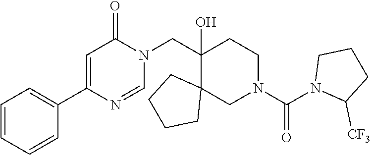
N1(C(N2CCC(CN3C(=O)C=C(C4=CC=CC=C4)N=C3)(O)C3(C2)CCCC3)=O)C([CF3])CCC1
